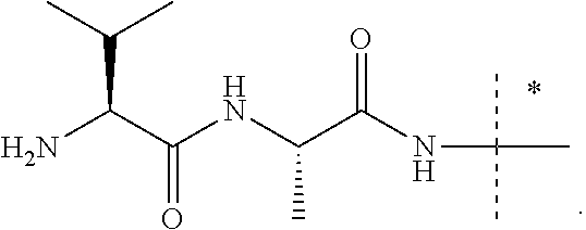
C(C(NC(C(NC(C)(C)C)=O)C)=O)(N)C(C)C
